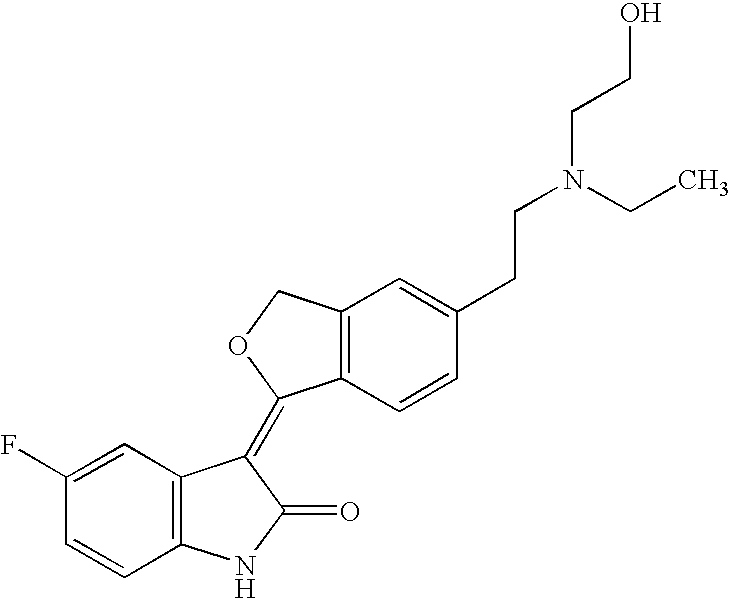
C1=C(F)C=CC2=C1C(=C1C3=C(CO1)C=C(CCN(CCO)CC)C=C3)C(=O)N2
